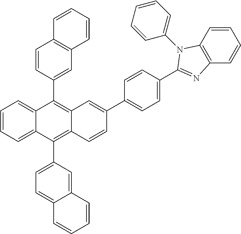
C12=CC(C3=C4C(=C(C5=CC6=C(C=C5)C=CC=C6)C5=CC=CC=C35)C=C(C3=CC=C(C5=NC6=C(C=CC=C6)N5C5=CC=CC=C5)C=C3)C=C4)=CC=C1C=CC=C2
